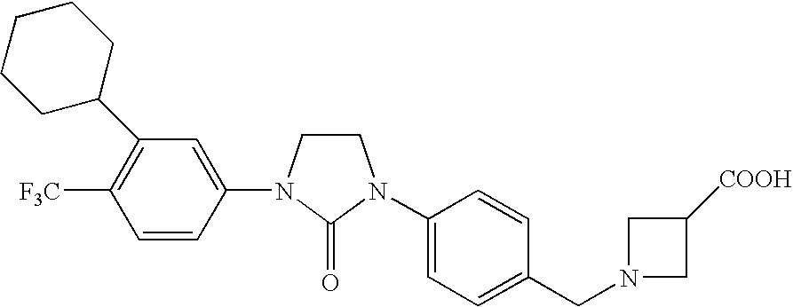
C1CN(C2=CC(C3CCCCC3)=C([F3C])C=C2)C(=O)N1C1=CC=C(CN2CC([COOH])C2)C=C1
